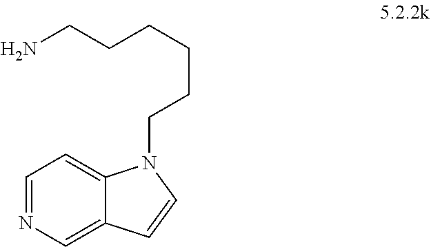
C(CCCCCN)N1C2=CC=NC=C2C=C1
